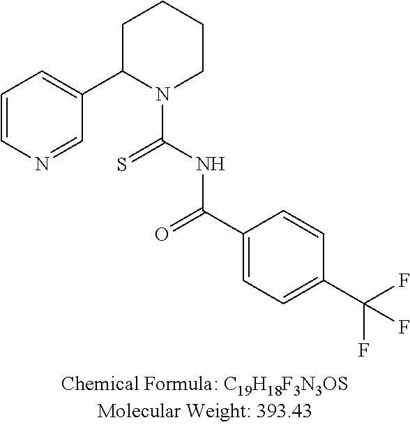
C1=CN=CC(C2N(C(NC(C3=CC=C(C(F)(F)F)C=C3)=O)=S)CCCC2)=C1
